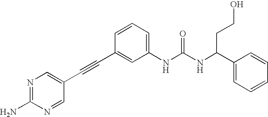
N1=C(N)N=CC(C#CC2=CC(NC(NC(C3=CC=CC=C3)CCO)=O)=CC=C2)=C1
